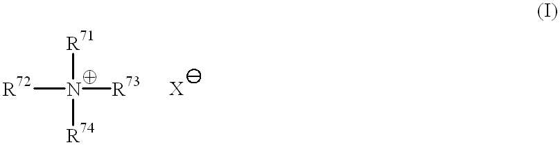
[R72]N([R73])([R71])[R74]
